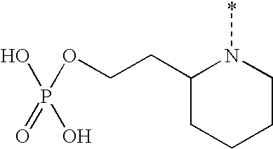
OP(=O)(O)OCCC1CCCCN1*
